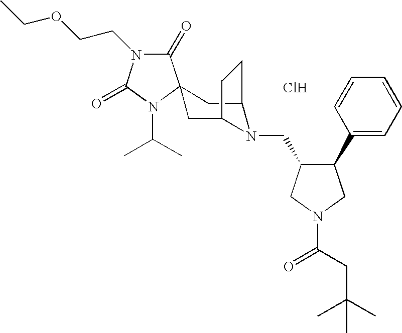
Cl.C1(=O)N(CCOCC)C(=O)N(C(C)C)C12CC1N(CC3C(C4=CC=CC=C4)CN(C(=O)CC(C)(C)C)C3)C(C2)CC1
